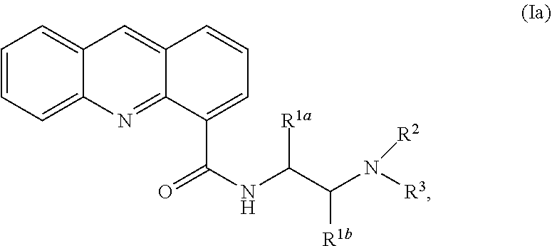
C1=CC=C2C(=C1)C=C1C(=N2)C(C(NC([R1a])C(N([R3])[R2])[R1b])=O)=CC=C1
